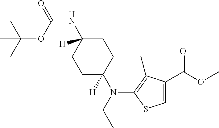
C1=C(C(OC)=O)C(C)=C(N(CC)C2([H])CCC(NC(=O)OC(C)(C)C)([H])CC2)S1
